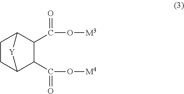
C1(C(O[M4])=O)C2CCC(C1C(=O)O[M3])[Y]2
